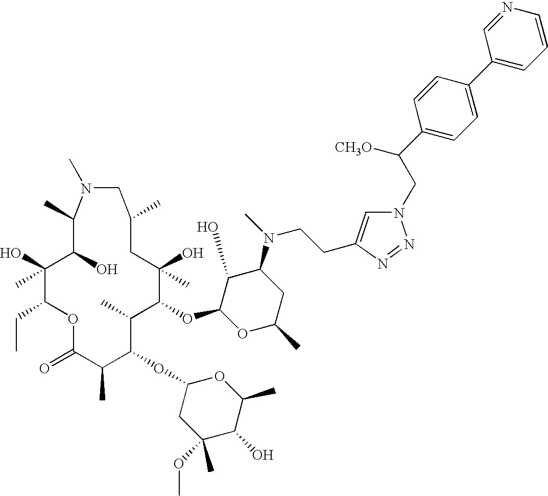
O1C(=O)C(C)C(OC2CC(OC)(C)C(O)C(C)O2)C(C)C(OC2OC(C)CC(N(CCC3=CN(CC(C4=CC=C(C5=CC=CN=C5)C=C4)[CH3O])N=N3)C)C2O)C(O)(C)CC(C)CN(C)C(C)C(O)C(O)(C)C1CC
